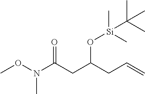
N(C(CC(CC=C)O[Si](C)(C)C(C)(C)C)=O)(OC)C
